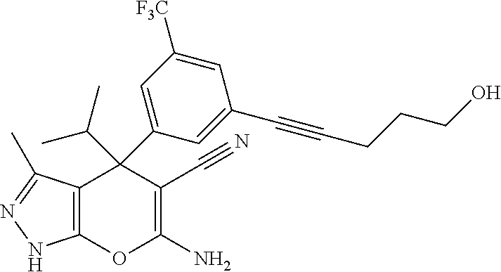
C12=C(C(C)=NN1)C(C1=CC([F3C])=CC(C#CCCCO)=C1)(C(C)C)C(C#N)=C(N)O2
